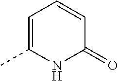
C1=C(C)NC(=O)C=C1
